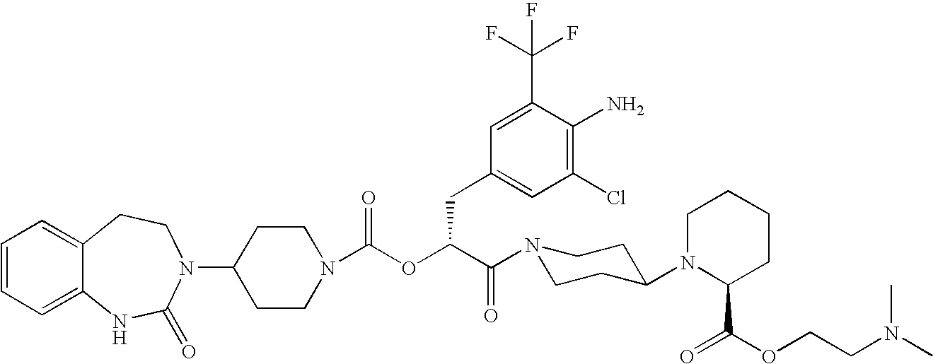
C1(N2C(=O)NC3=CC=CC=C3CC2)CCN(C(OC(C(=O)N2CCC(N3C(C(=O)OCCN(C)C)CCCC3)CC2)CC2=CC(Cl)=C(N)C(C(F)(F)F)=C2)=O)CC1
